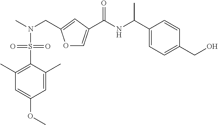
C1=C(OC)C=C(C)C(S(=O)(=O)N(C)CC2=CC(C(NC(C3=CC=C(CO)C=C3)C)=O)=CO2)=C1C
